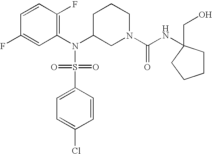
C1=CC(F)=C(N(C2CN(C(=O)NC3(CO)CCCC3)CCC2)S(=O)(=O)C2=CC=C(Cl)C=C2)C=C1F
